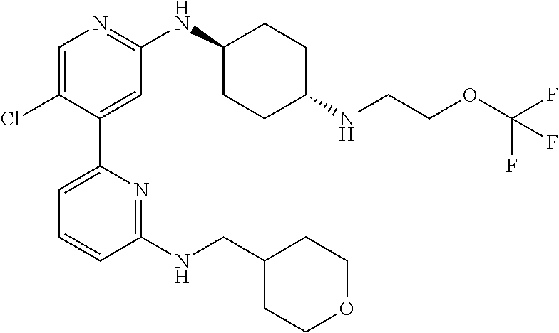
C1=C(Cl)C(C2=CC=CC(NCC3CCOCC3)=N2)=CC(NC2CCC(NCCOC(F)(F)F)CC2)=N1
